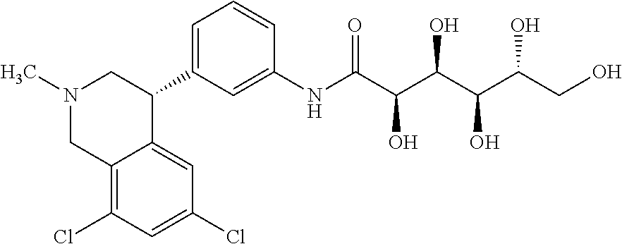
C12=C(Cl)C=C(Cl)C=C1C(C1=CC=CC(NC(C(C(C(C(CO)O)O)O)O)=O)=C1)CN(C)C2
